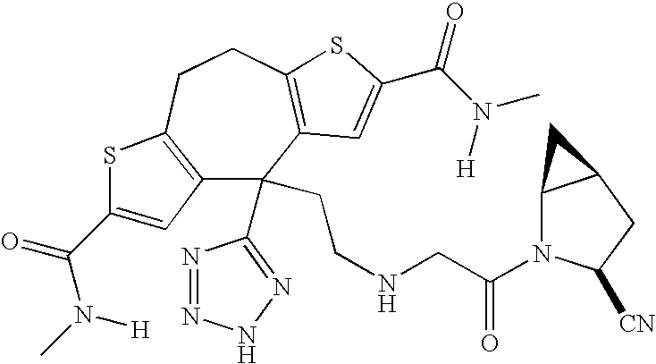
C12=C(CCC3=C(C=C(C(N([H])C)=O)S3)C1(C1=NNN=N1)CCNCC(=O)N1C3C(CC1[CN])C3)SC(C(=O)N(C)[H])=C2
